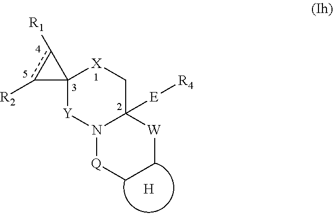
C12([Y]N3C([E][R4])(C[X]1)[W]CC[Q]3)c([R1])c2[R2].[H]
